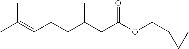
CC(=CCCC(CC(OCC1CC1)=O)C)C
